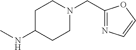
N(C)C1CCN(CC2=NC=CO2)CC1
